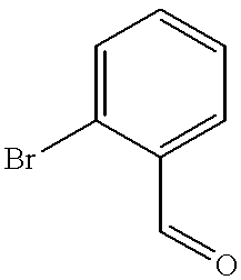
C1=C(Br)C(C=O)=CC=C1
